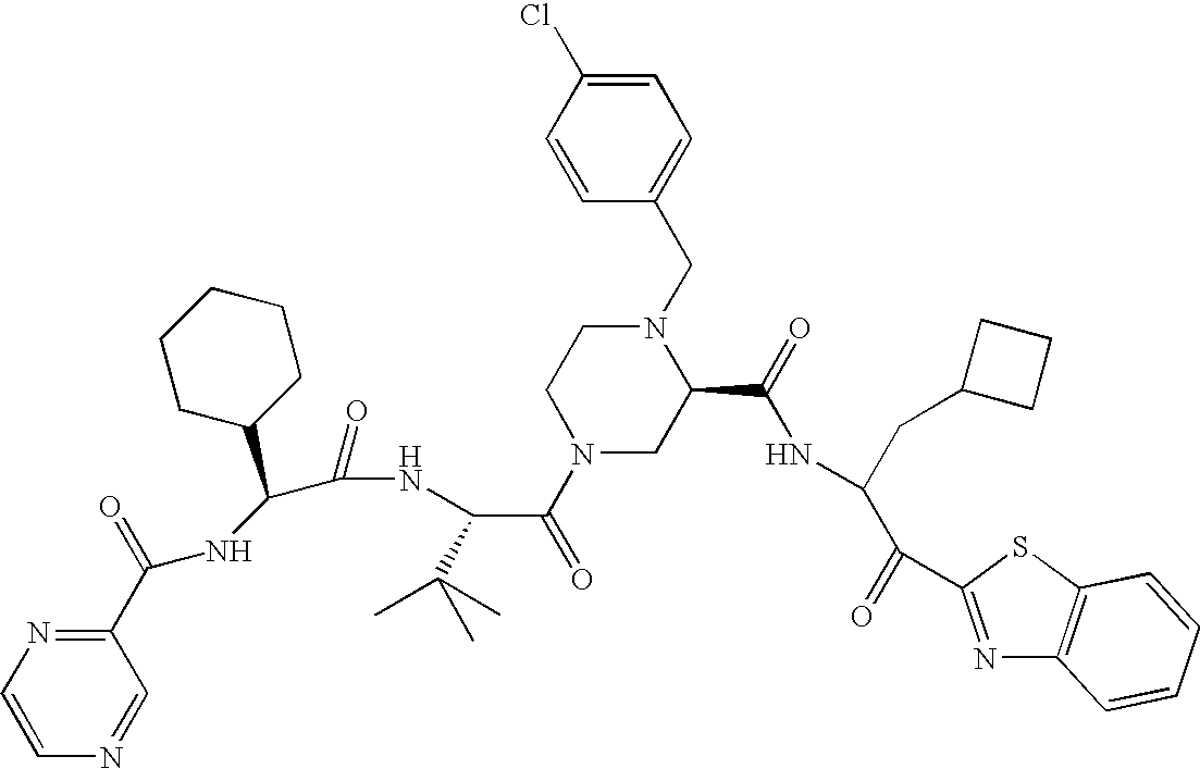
C1(C(NC(C(=O)NC(C(=O)N2CC(C(=O)NC(C(C3=NC4=C(S3)C=CC=C4)=O)CC3CCC3)N(CC3=CC=C(Cl)C=C3)CC2)C(C)(C)C)C2CCCCC2)=O)=NC=CN=C1
